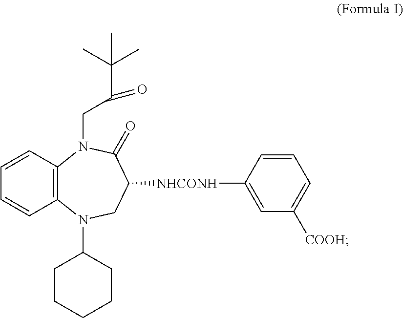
C1=CC2=C(C=C1)N(C1CCCCC1)CC([NHCONH]C1=CC([COOH])=CC=C1)C(=O)N2CC(C(C)(C)C)=O
